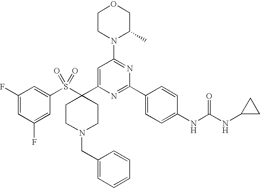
C1(S(C2(C3=CC(N4C(C)COCC4)=NC(C4=CC=C(NC(NC5CC5)=O)C=C4)=N3)CCN(CC3=CC=CC=C3)CC2)(=O)=O)=CC(F)=CC(F)=C1
